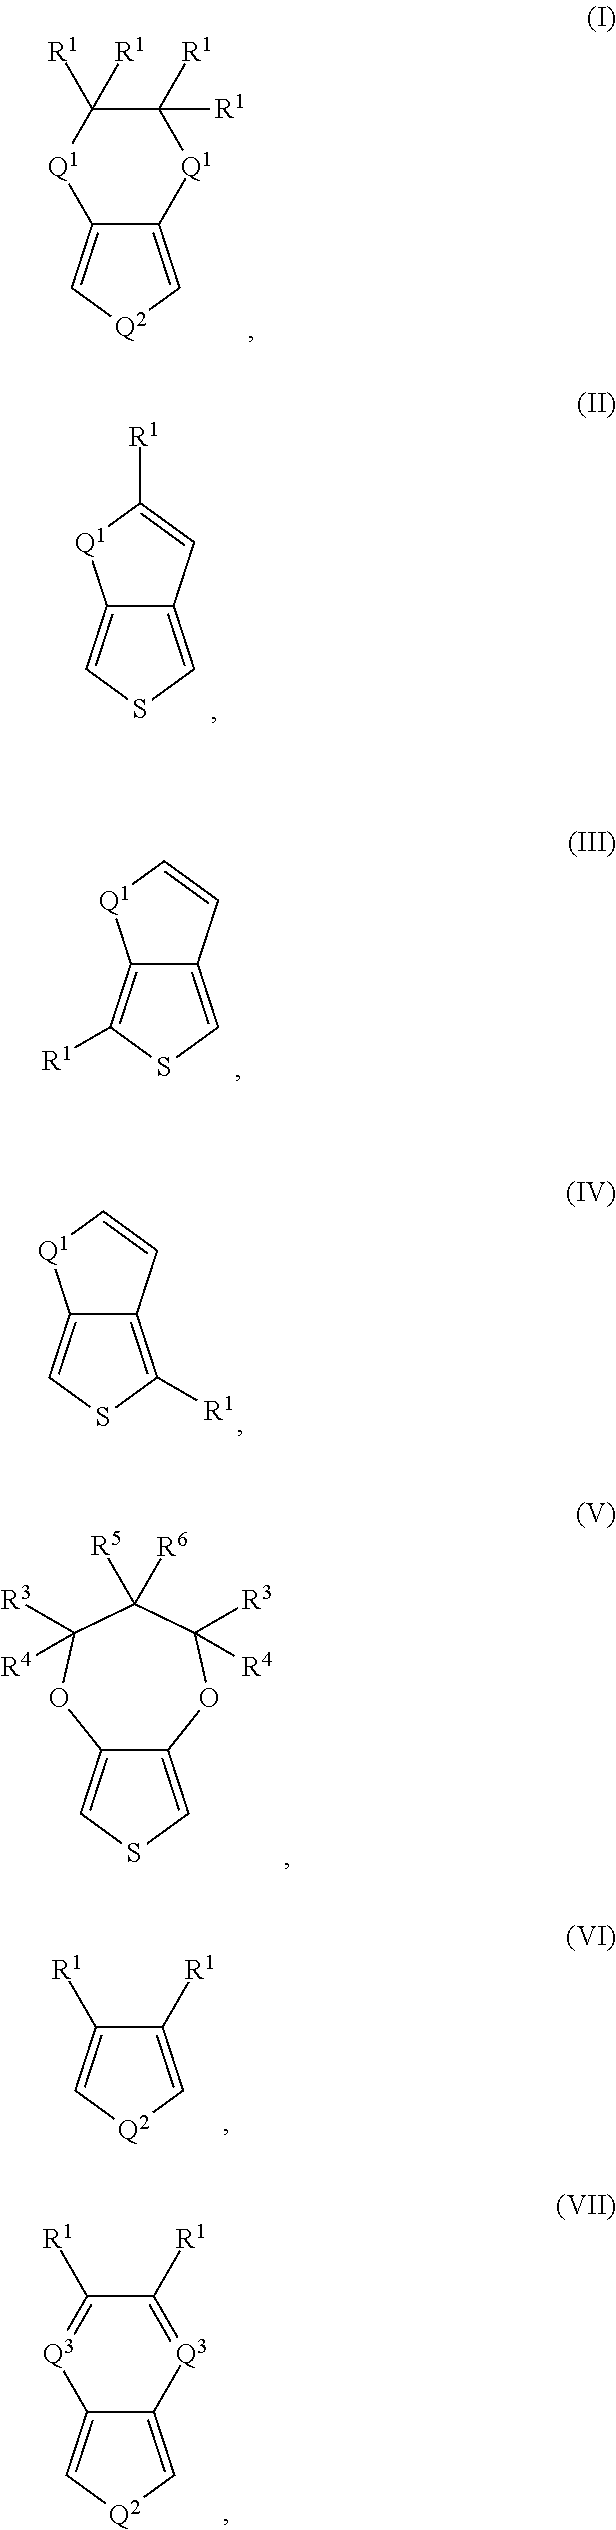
C1([R1])([R1])[Q1]C2=C[Q2]C=C2[Q1]C1([R1])[R1].C12=CSC=C1C=C([R1])[Q1]2.C12=C([R1])SC=C1C=C[Q1]2.C12=CSC([R1])=C1C=C[Q1]2.C12=CSC=C1OC([R3])([R4])C([R5])([R6])C([R3])([R4])O2.C1([R1])=C[Q2]C=C1[R1].C12=C[Q2]C=C1[Q3]=C([R1])C([R1])=[Q3]2
